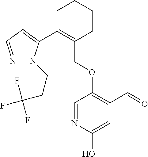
C1C(C2=CC=NN2CCC(F)(F)F)=C(COC2=C(C=O)C=C(O)N=C2)CCC1
